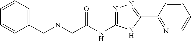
C(C(NC1=NN=C(C2=NC=CC=C2)N1)=O)N(CC1=CC=CC=C1)C
